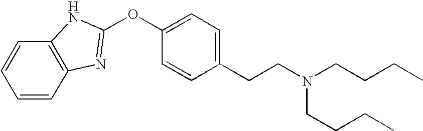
C12=C(C=CC=C1)N=C(OC1=CC=C(CCN(CCCC)CCCC)C=C1)N2
